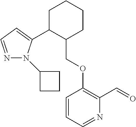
C1C(C2=CC=NN2C2CCC2)C(COC2=C(C=O)N=CC=C2)CCC1
